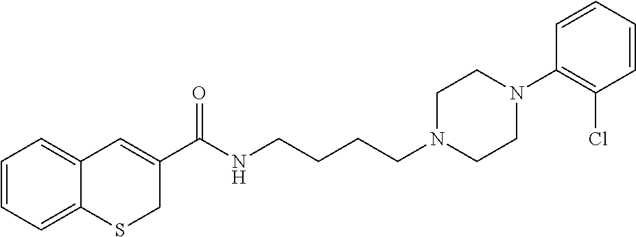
C1=CC=C2C(=C1)C=C(C(NCCCCN1CCN(C3=C(Cl)C=CC=C3)CC1)=O)CS2
